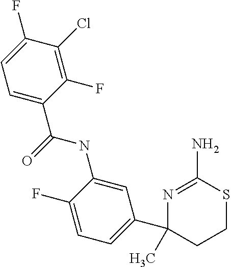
FC1=CC=C(C(=O)NC2=CC(C3(C)CCSC(N)=N3)=CC=C2F)C(F)=C1Cl
